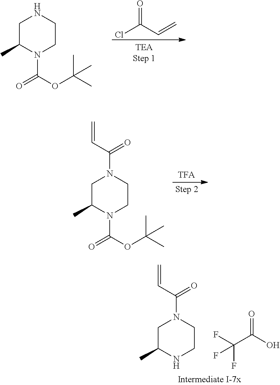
O=C(C=C)Cl.C1C(C)N(C(OC(C)(C)C)=O)CCN1.C1C(C)N(C(OC(C)(C)C)=O)CCN1C(C=C)=O.C1C(C)NCCN1C(C=C)=O.O=C(O)C(F)(F)F
